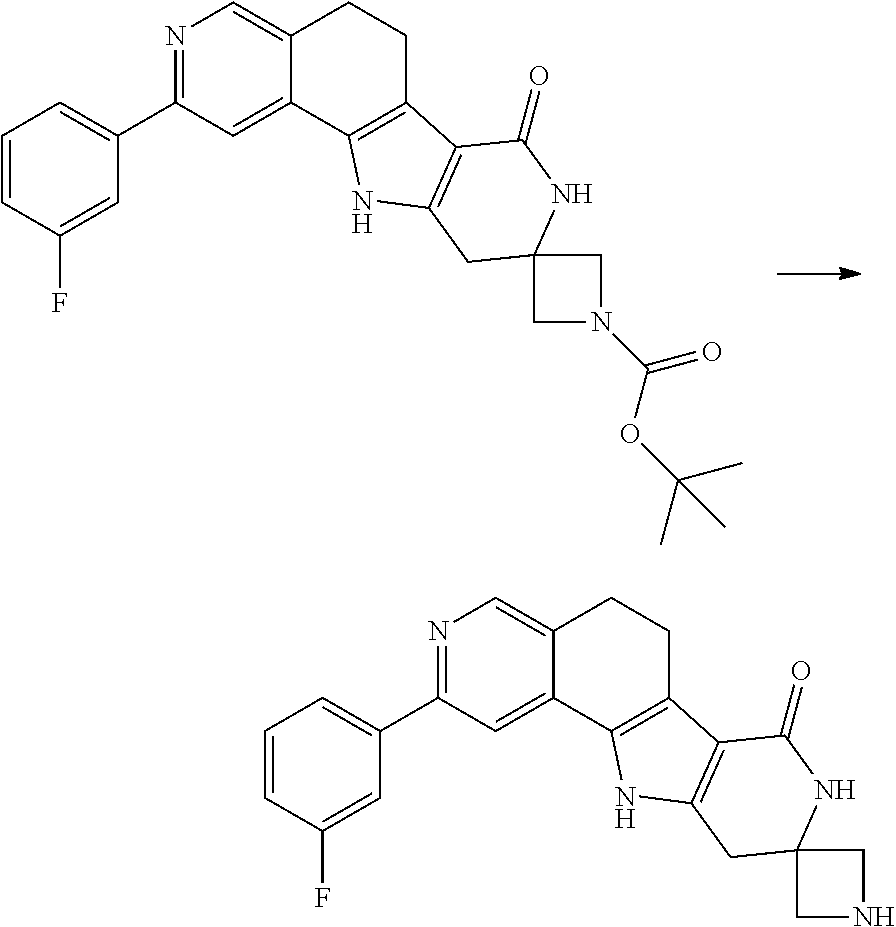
N1=C(C2=CC=CC(F)=C2)C=C2C(=C1)CCC1=C2NC2=C1C(=O)NC1(C2)CNC1.N1=C(C2=CC=CC(F)=C2)C=C2C(=C1)CCC1=C2NC2=C1C(=O)NC1(C2)CN(C(=O)OC(C)(C)C)C1
